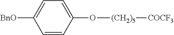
C1=CC(O[(CH2)5][COCF3])=CC=C1[BnO]
